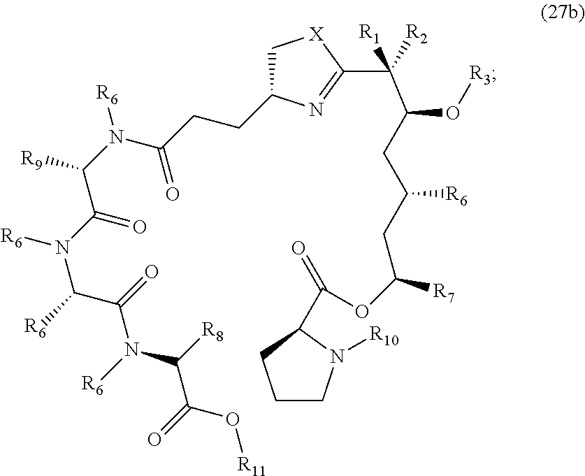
C1C(CCC(N(C([R9])C(N([R6])C([R6])C(=O)N([R6])C([R8])C(=O)O[R11])=O)[R6])=O)N=C(C(C(O[R3])CC(CC([R7])OC(=O)C2N([R10])CCC2)[R6])([R1])[R2])[X]1
